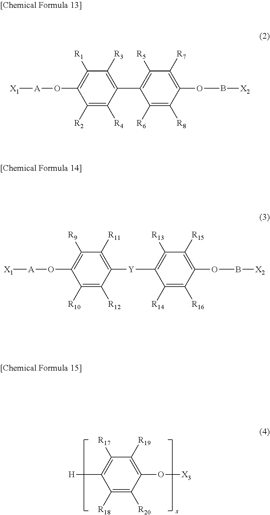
C1([H])=C([R17])C([R19])=C(O[X3])C([R20])=C1[R18].C1(O[A][X1])=C([R9])C([R11])=C([Y]C2=C([R13])C([R15])=C(OB[X2])C([R16])=C2[R14])C([R12])=C1[R10].C1(O[A][X1])=C([R1])C([R3])=C(C2=C([R5])C([R7])=C(OB[X2])C([R8])=C2[R6])C([R4])=C1[R2]
